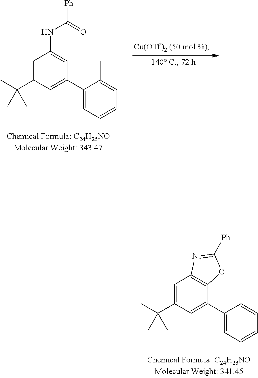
C1=C(C(C)(C)C)C=C(C2=CC=CC=C2C)C=C1NC([Ph])=O.C1=C(C(C)(C)C)C=C(C2=CC=CC=C2C)C2=C1N=C([Ph])O2
